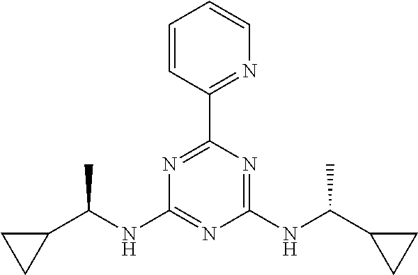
N1=C(C2=NC=CC=C2)N=C(NC(C2CC2)C)N=C1NC(C1CC1)C
